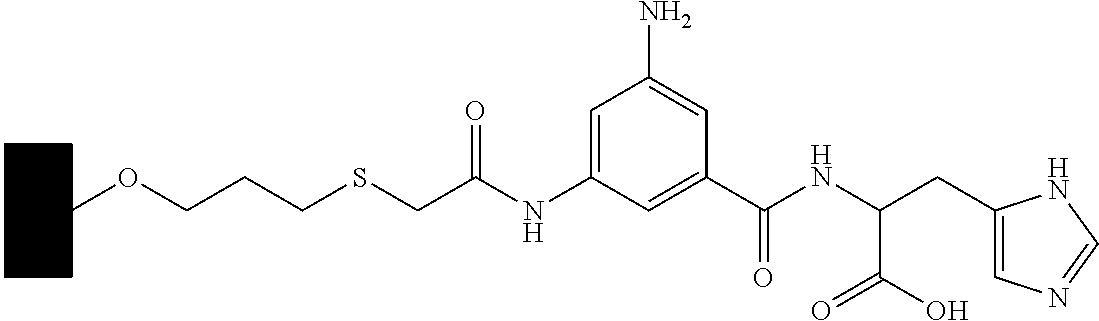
C1(NC(CSCCCOC2CCCCC2)=O)=CC(N)=CC(C(=O)NC(CC2=CN=CN2)C(O)=O)=C1
